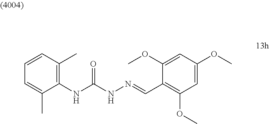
N(C(NN=CC1=C(OC)C=C(OC)C=C1OC)=O)C1=C(C)C=CC=C1C
